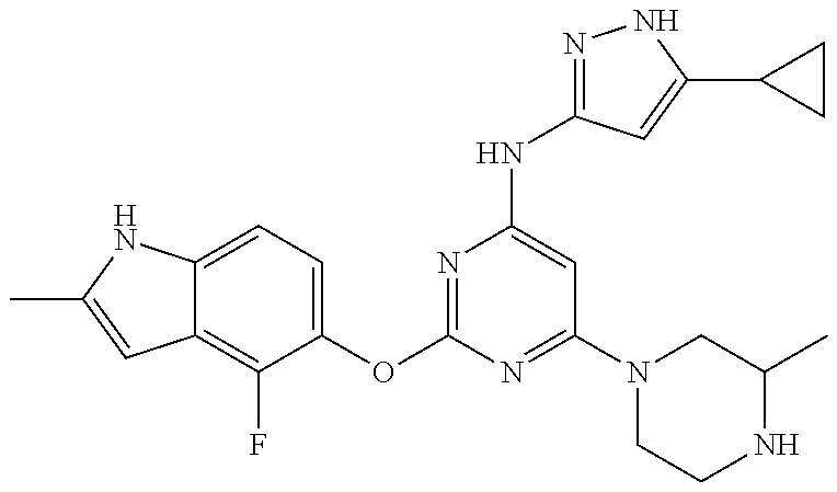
C12=C(F)C(OC3=NC(NC4=NNC(C5CC5)=C4)=CC(N4CCNC(C)C4)=N3)=CC=C1NC(C)=C2
